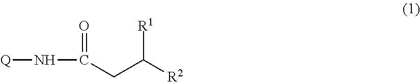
[R1]C([R2])CC(N[Q])=O
